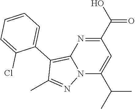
C1(C(O)=O)=NC2=C(C3=CC=CC=C3Cl)C(C)=NN2C(C(C)C)=C1
